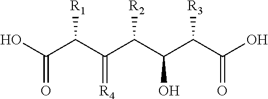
C(C(C(C(C(C(C(O)=O)[R3])O)[R2])=[R4])[R1])(O)=O
